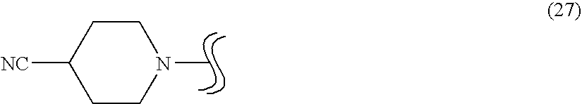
CN1CCC([NC])CC1
